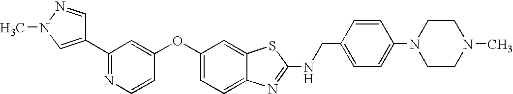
N1=C(C2=CN(C)N=C2)C=C(OC2=CC=C3C(=C2)SC(NCC2=CC=C(N4CCN(C)CC4)C=C2)=N3)C=C1
